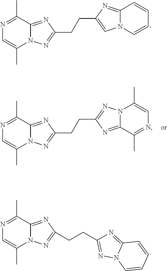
C1=CN2C(=NC(CCC3=NN4C(=N3)C(C)=NC=C4C)=C2)C=C1.N1=C(C)C2=NC(CCC3=NN4C(=N3)C(C)=NC=C4C)=NN2C(C)=C1.C1=C(C)N2C(=NC(CCC3=NN4C(=N3)C=CC=C4)=N2)C(C)=N1
